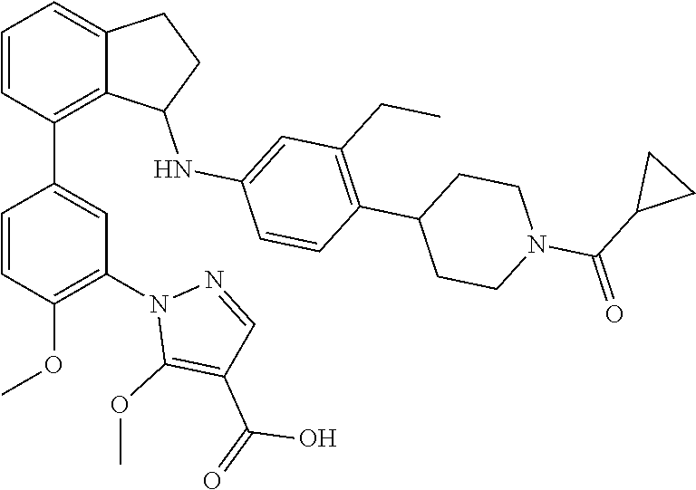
C1=CC(C2=CC(N3C(OC)=C(C(=O)O)C=N3)=C(OC)C=C2)=C2C(=C1)CCC2NC1=CC(CC)=C(C2CCN(C(C3CC3)=O)CC2)C=C1
